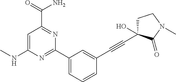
C1(C2=CC=CC(C#CC3(O)CCN(C)C3=O)=C2)=NC(NC)=CC(C(=O)N)=N1
